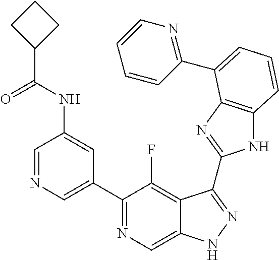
C1=NC=C(C2=NC=C3C(=C2F)C(C2=NC4=C(N2)C=CC=C4C2=NC=CC=C2)=NN3)C=C1NC(C1CCC1)=O
